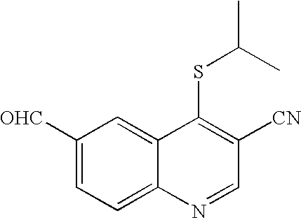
C1([OHC])=CC=C2C(=C1)C(SC(C)C)=C([CN])C=N2
